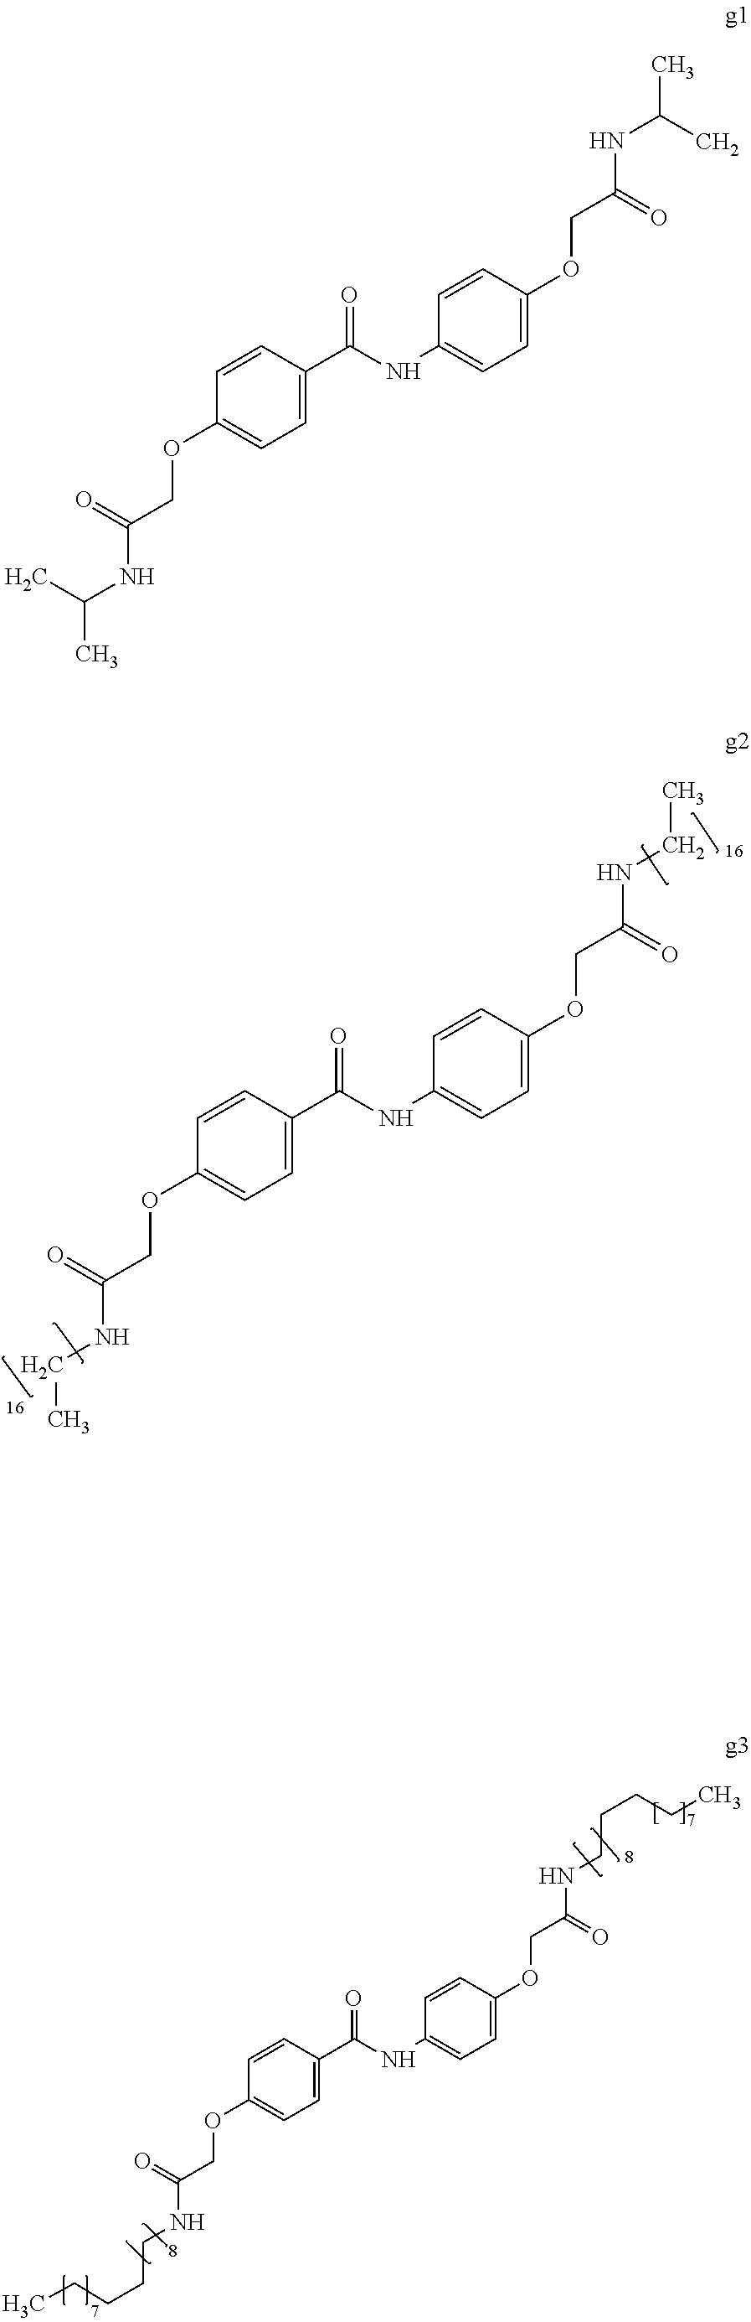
C1=CC(OCC(NC(C)C)=O)=CC=C1C(NC1=CC=C(OCC(NC(C)C)=O)C=C1)=O.C1=CC(OCC(NCC)=O)=CC=C1C(NC1=CC=C(OCC(NCC)=O)C=C1)=O.C1=CC(OCC(NCCCCC)=O)=CC=C1C(NC1=CC=C(OCC(NCCCCC)=O)C=C1)=O
